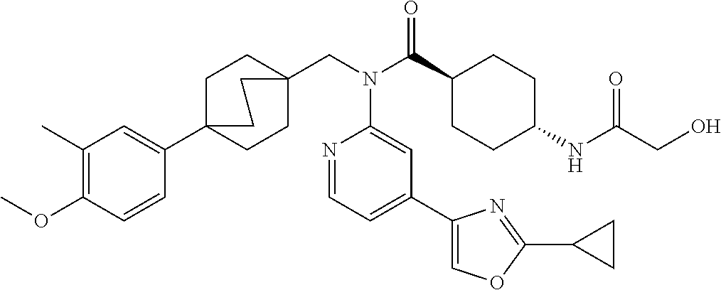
C1(C)=C(OC)C=CC(C23CCC(CN(C(C4CCC(NC(CO)=O)CC4)=O)C4=CC(C5=COC(C6CC6)=N5)=CC=N4)(CC2)CC3)=C1
